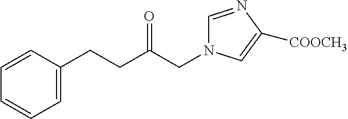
C1=C(CCC(CN2C=NC([COOCH3])=C2)=O)C=CC=C1
